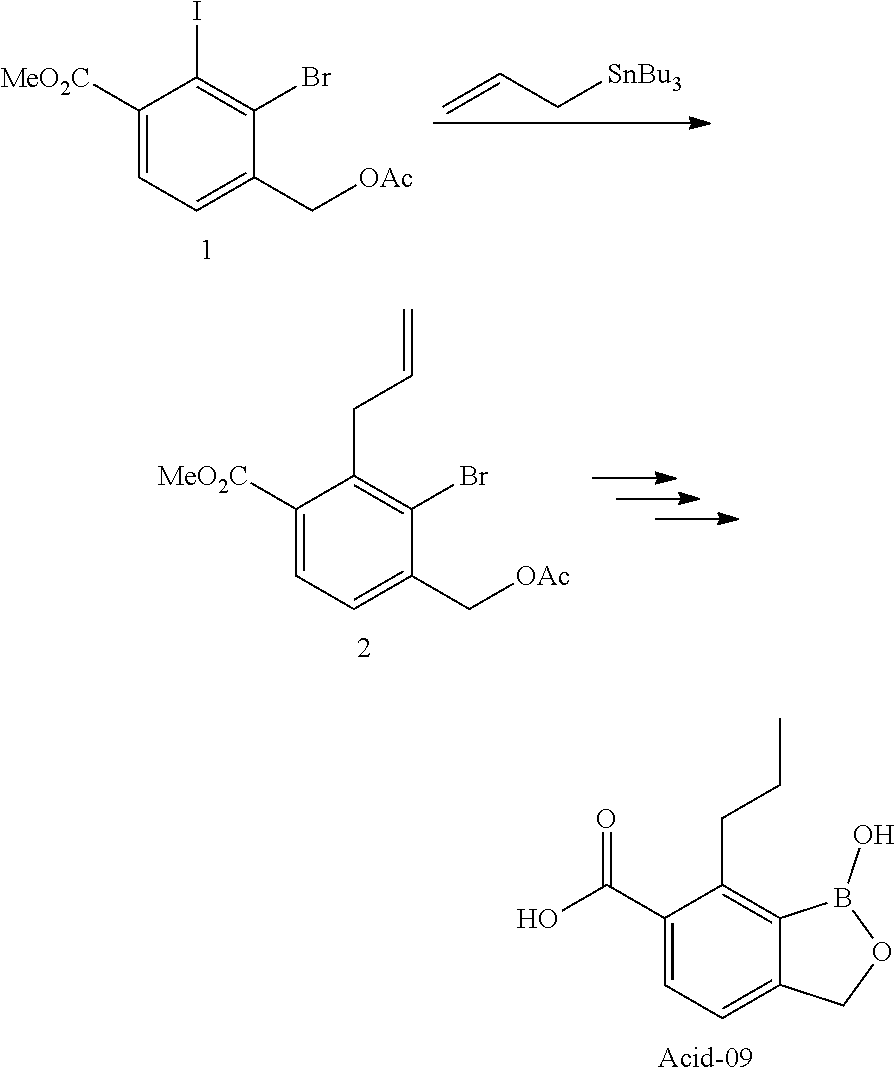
C1([MeO2C])=CC=C(C[OAc])C(Br)=C1CC=C.C1(C(O)=O)=CC=C2C(=C1CCC)B(O)OC2.C1([MeO2C])=CC=C(C[OAc])C(Br)=C1I.C=CC[SnBu3]
